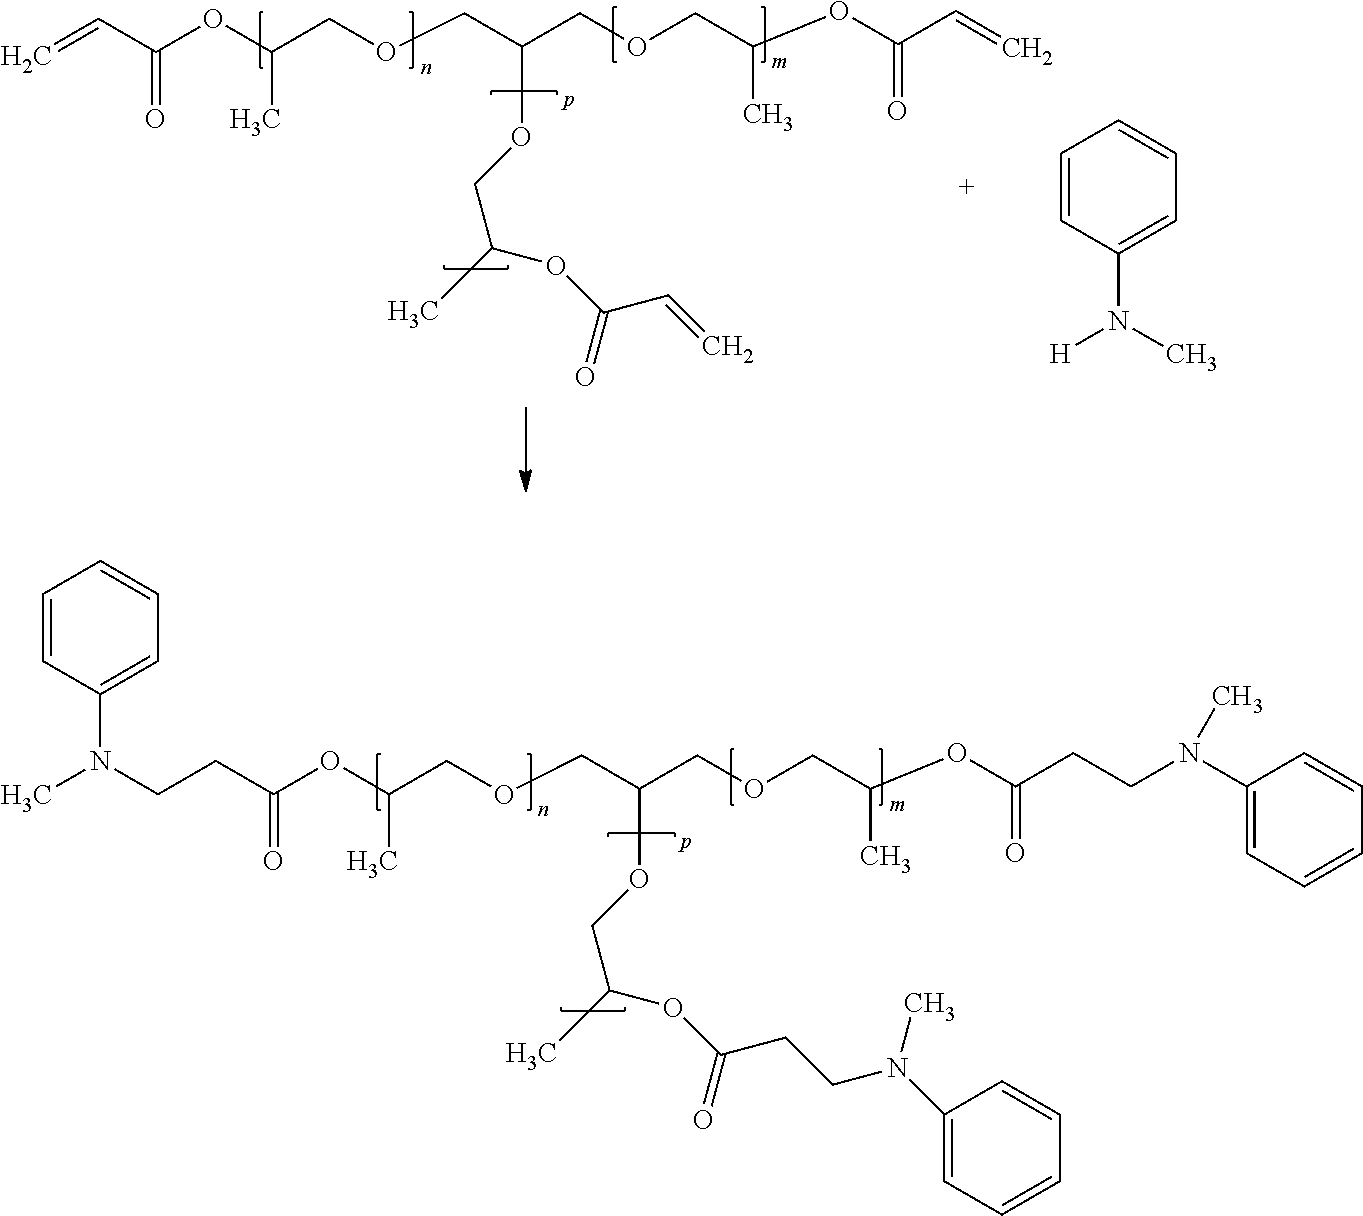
C=CC(OC(COCC(COCC(OC(C=C)=O)C)OCC(C)OC(C=C)=O)C)=O.C1=CC(N(C)[H])=CC=C1.C(CC(OC(COCC(COCC(OC(CCN(C1=CC=CC=C1)C)=O)C)OCC(C)OC(CCN(C1=CC=CC=C1)C)=O)C)=O)N(C1=CC=CC=C1)C
